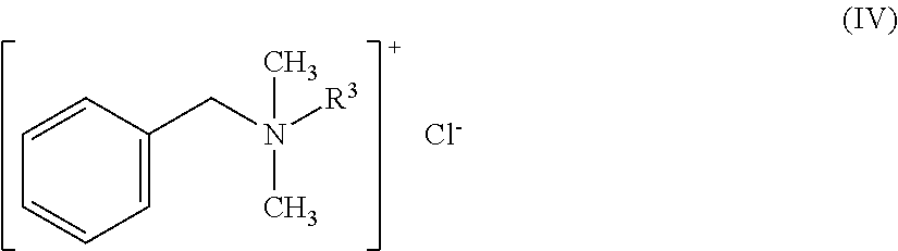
C1=CC(CN([R3])(C)C)=CC=C1.[Cl-]
